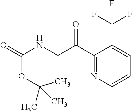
C(OC(C)(C)C)(NCC(C1=NC=CC=C1C(F)(F)F)=O)=O
